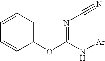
C1=CC=C(OC(N[Ar])=NC#N)C=C1
